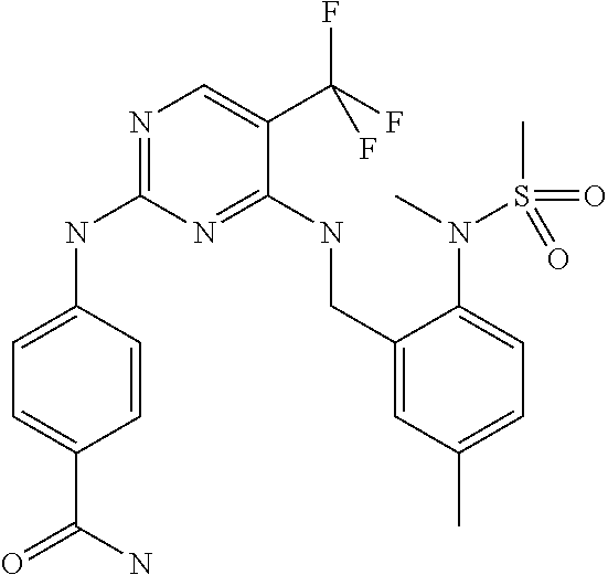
N(C1=NC=C(C(F)(F)F)C(NCC2=CC(C)=CC=C2N(C)S(=O)(C)=O)=N1)C1=CC=C(C(N)=O)C=C1
